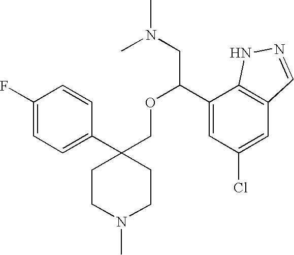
C1(F)=CC=C(C2(COC(CN(C)C)C3=CC(Cl)=CC4=C3NN=C4)CCN(C)CC2)C=C1
